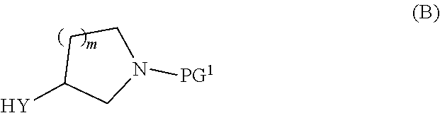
C1CC([Y])CN1[PG1]
